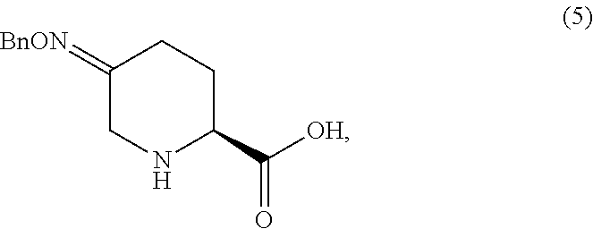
C1(=[BnON])CNC(C([OH])=O)CC1
